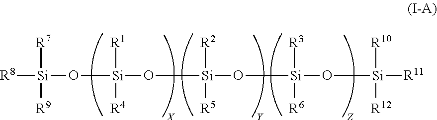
[R8][Si](O[Si](O[Si](O[Si](O[Si]([R11])([R10])[R12])([R3])[R6])([R5])[R2])([R1])[R4])([R7])[R9]
